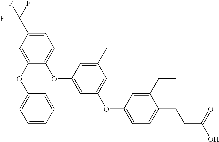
C1=C(OC2=CC=CC=C2)C(OC2=CC(OC3=CC=C(CCC(O)=O)C(CC)=C3)=CC(C)=C2)=CC=C1C(F)(F)F
